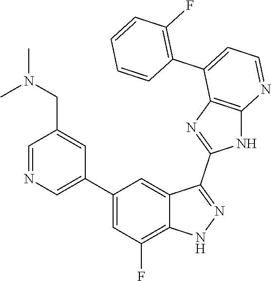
C1=NC=C(C2=CC(F)=C3C(=C2)C(C2=NC4=C(N2)N=CC=C4C2=C(F)C=CC=C2)=NN3)C=C1CN(C)C
